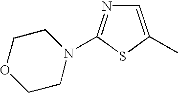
C1=C(C)SC(N2CCOCC2)=N1
